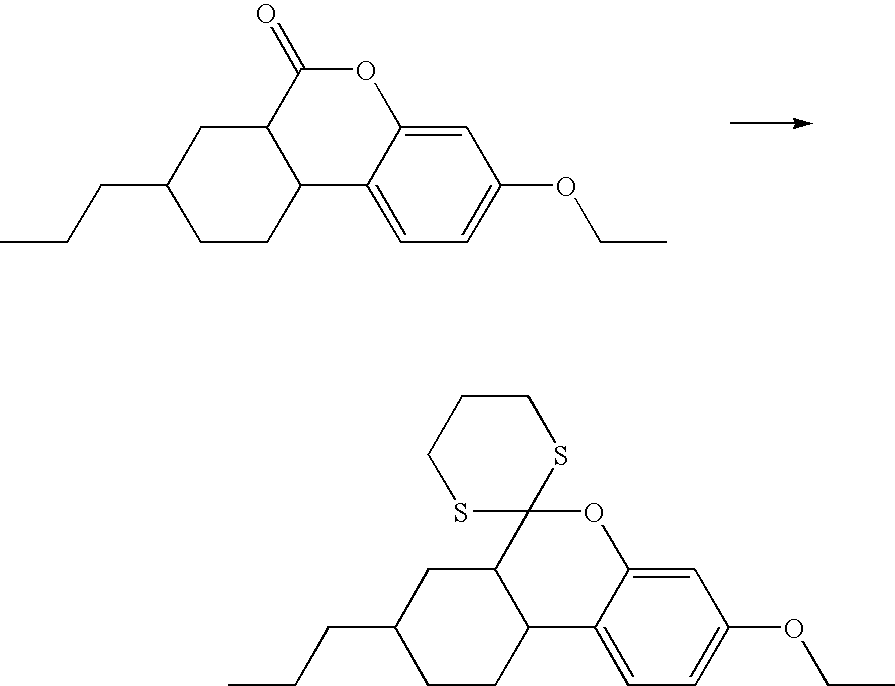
C1CC2C(CC1CCC)C(=O)OC1=CC(OCC)=CC=C21.C1CC2C(CC1CCC)C1(OC3=CC(OCC)=CC=C23)SCCCS1
